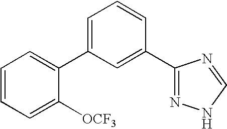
C1(C2=CC=CC(C3=NNC=N3)=C2)=CC=CC=C1[OCF3]
